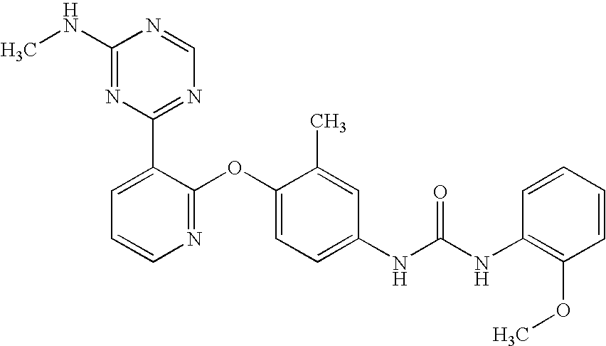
C1(NC)=NC(C2=CC=CN=C2OC2=CC=C(NC(NC3=C(OC)C=CC=C3)=O)C=C2C)=NC=N1
